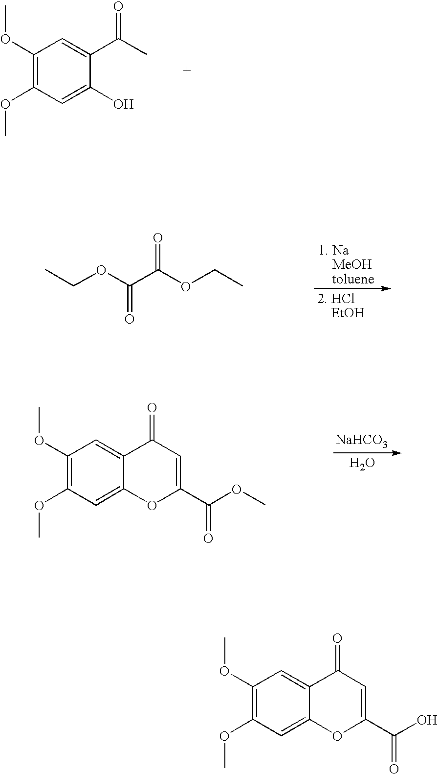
C1=C(C(C)=O)C(O)=CC(OC)=C1OC.CCOC(C(OCC)=O)=O.C1=C2C(=CC(OC)=C1OC)OC(C(OC)=O)=CC2=O.[NaHCO3].O.C1=C2C(=CC(OC)=C1OC)OC(C(O)=O)=CC2=O
